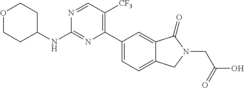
C1(NC2CCOCC2)=NC(C2=CC=C3C(=C2)C(=O)N(CC(O)=O)C3)=C([CF3])C=N1
